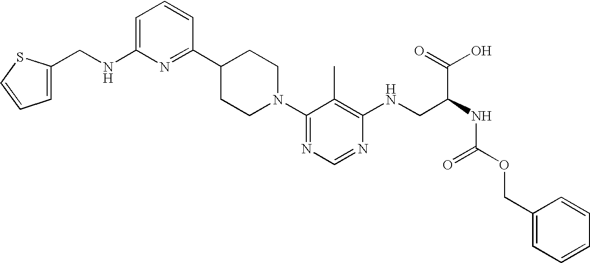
C1=C(NCC2=CC=CS2)N=C(C2CCN(C3=NC=NC(NCC(NC(OCC4=CC=CC=C4)=O)C(O)=O)=C3C)CC2)C=C1
